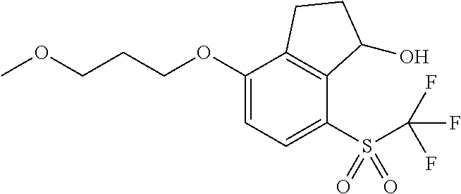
O(C1=CC=C(S(=O)(=O)C(F)(F)F)C2=C1CCC2O)CCCOC
